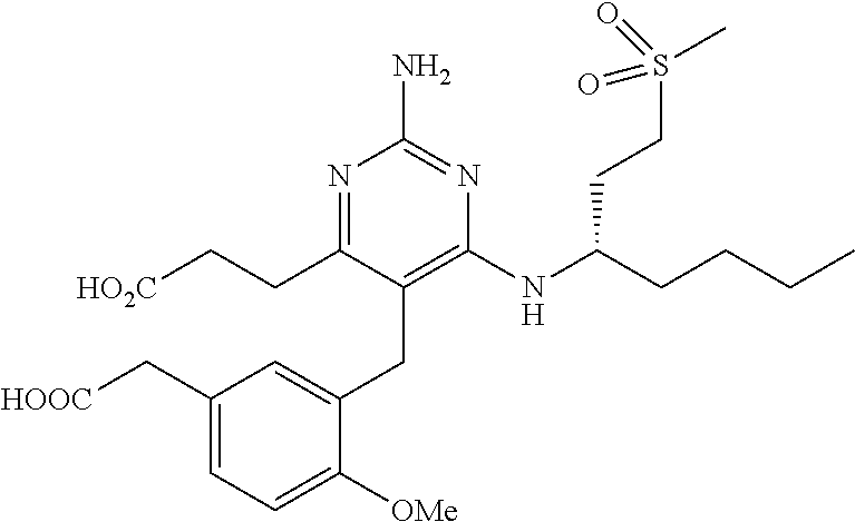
N1=C(CC[HO2C])C(CC2=CC(C[HOOC])=CC=C2[OMe])=C(NC(CCCC)CCS(C)(=O)=O)N=C1N
